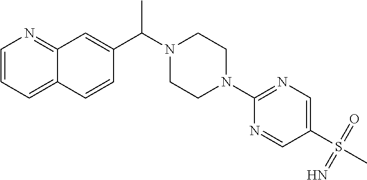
CC(N1CCN(C2=NC=C(S(C)(=O)=N)C=N2)CC1)C1=CC2=NC=CC=C2C=C1
